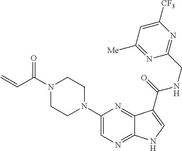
C1(N2CCN(C(C=C)=O)CC2)=CN=C2C(=N1)C(C(=O)NCC1=NC([CF3])=CC([Me])=N1)=CN2
